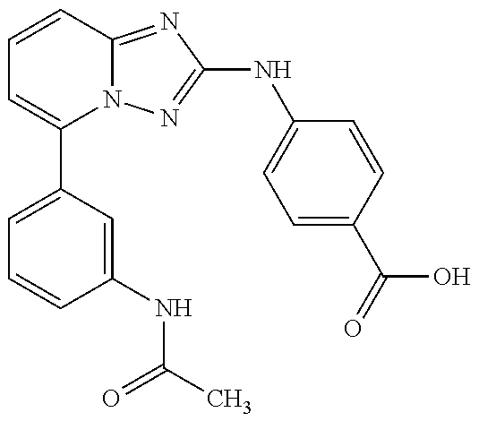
C1=C(C2=CC=CC3=NC(NC4=CC=C(C(=O)O)C=C4)=NN23)C=C(NC(C)=O)C=C1
